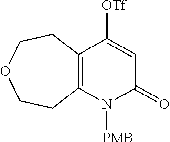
C12=C(N([PMB])C(=O)C=C1[OTf])CCOCC2
